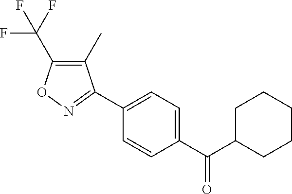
C1(C2=NOC(C(F)(F)F)=C2C)=CC=C(C(=O)C2CCCCC2)C=C1
